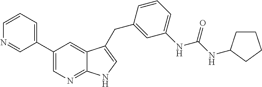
C12=NC=C(C3=CC=CN=C3)C=C1C(CC1=CC(NC(NC3CCCC3)=O)=CC=C1)=CN2
